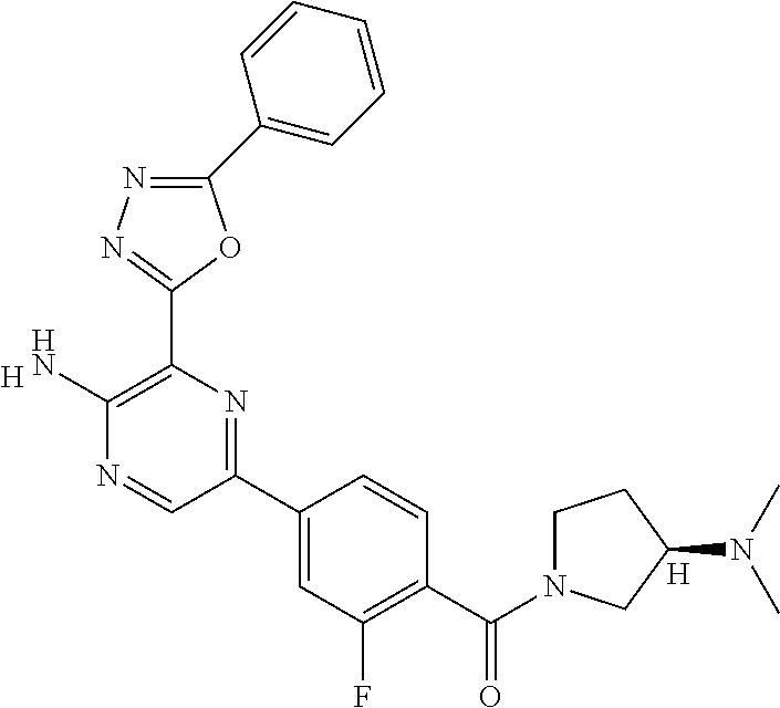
[H].C1(N)=C(C2=NN=C(C3=CC=CC=C3)O2)N=C(C2=CC(F)=C(C(N3CCC(N(C)C)C3)=O)C=C2)C=N1.[H]
